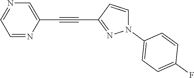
C1=NC(C#CC2=NN(C3=CC=C(F)C=C3)C=C2)=CN=C1
